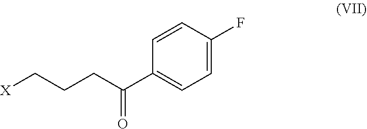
C1=CC(F)=CC=C1C(CCC[X])=O
